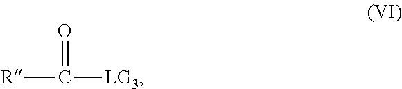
[R]C([LG3])=O
